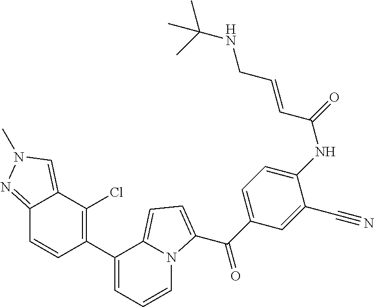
C1(C2=C(Cl)C3=CN(C)N=C3C=C2)=CC=CN2C1=CC=C2C(C1=CC=C(NC(=O)C=CCNC(C)(C)C)C(C#N)=C1)=O
